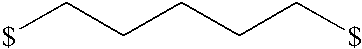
[$]CCCCC[$]
